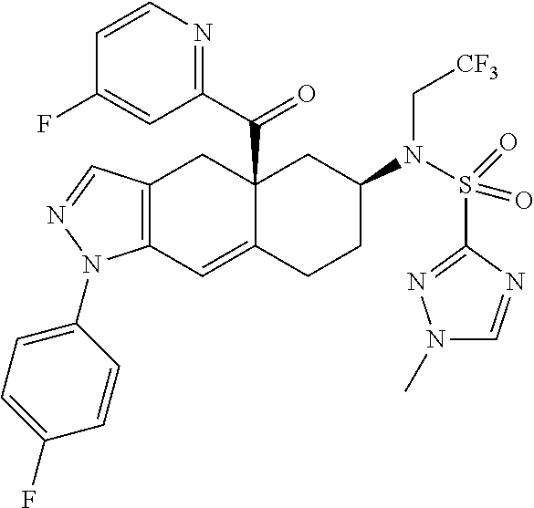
C12(C(C3=NC=CC(F)=C3)=O)C(=CC3=C(C1)C=NN3C1=CC=C(F)C=C1)CCC(N(S(C1=NN(C)C=N1)(=O)=O)C[CF3])C2
